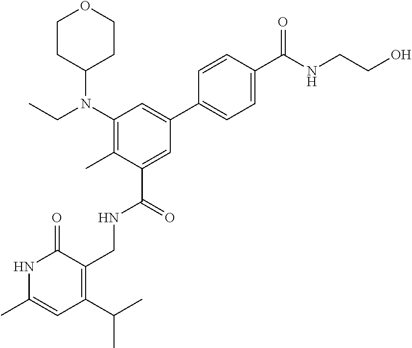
C1(N(CC)C2CCOCC2)=C(C)C(C(=O)NCC2=C(C(C)C)C=C(C)NC2=O)=CC(C2=CC=C(C(NCCO)=O)C=C2)=C1
